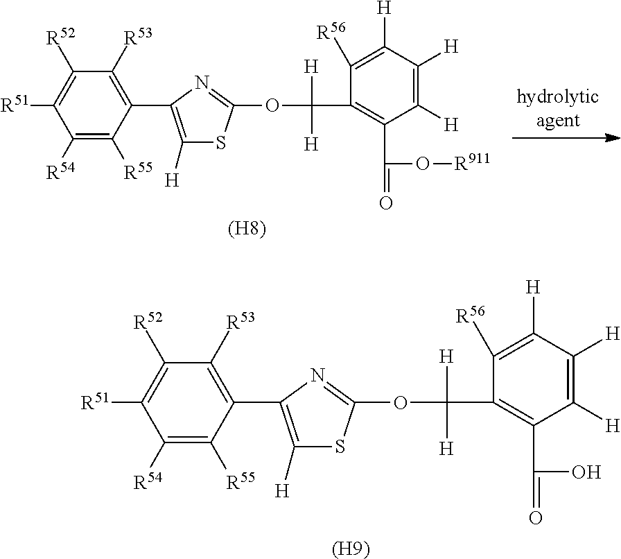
C1([R54])=C([R55])C(C2=C([H])SC(OC(C3=C(C(=O)O[R911])C([H])=C([H])C([H])=C3[R56])([H])[H])=N2)=C([R53])C([R52])=C1[R51].[(H8)].C1([R54])=C([R55])C(C2=C([H])SC(OC(C3=C(C(=O)O)C([H])=C([H])C([H])=C3[R56])([H])[H])=N2)=C([R53])C([R52])=C1[R51].[(H9)]
